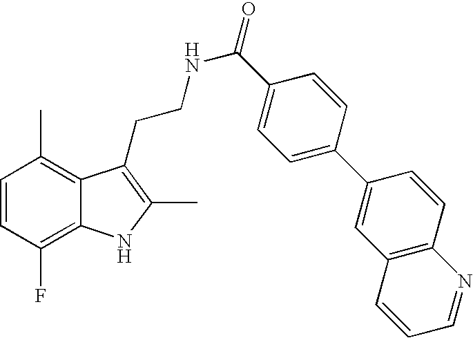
C1=CC(F)=C2C(=C1C)C(CCNC(=O)C1=CC=C(C3=CC4=C(C=C3)N=CC=C4)C=C1)=C(C)N2
